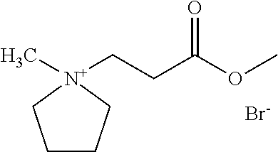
[Br-].C1CC[N+](C)(CCC(OC)=O)C1
